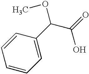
C1=CC=C(C(C(=O)O)OC)C=C1
